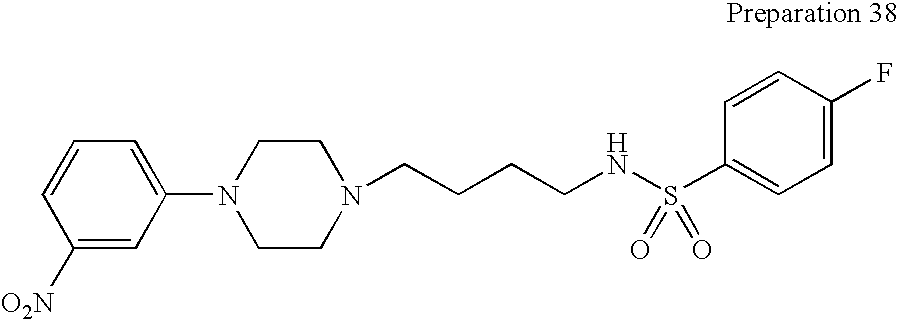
C1([O2N])=CC(N2CCN(CCCCNS(C3=CC=C(F)C=C3)(=O)=O)CC2)=CC=C1
